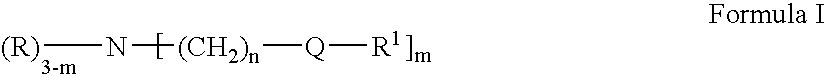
[(R)]N[(CH2)n][Q][R1]
